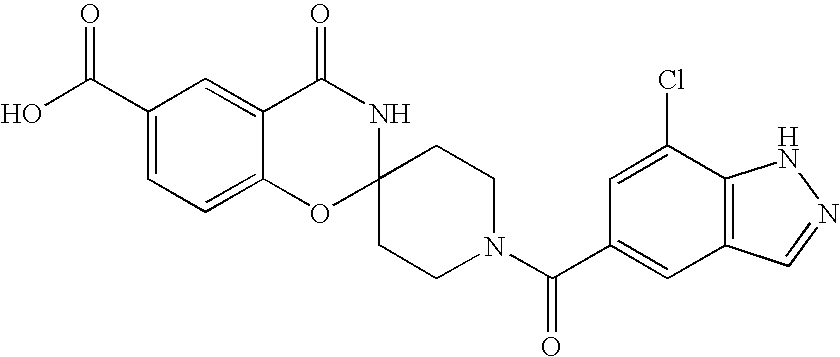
C1(C(=O)O)=CC=C2C(=C1)C(=O)NC1(O2)CCN(C(=O)C2=CC3=C(C(Cl)=C2)NN=C3)CC1
